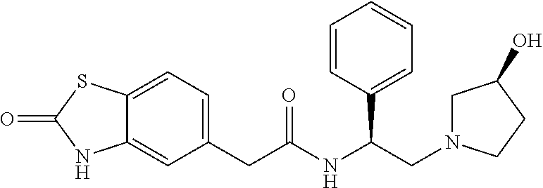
C12=CC=C(CC(NC(CN3CC(O)CC3)C3=CC=CC=C3)=O)C=C1NC(=O)S2
